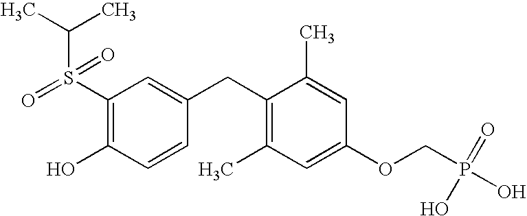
CC(C)S(C1=C(O)C=CC(CC2=C(C)C=C(OCP(O)(=O)O)C=C2C)=C1)(=O)=O
